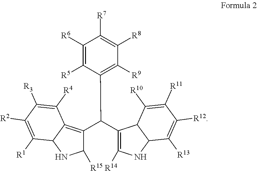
C(C1=C2C(NC1[R15])C([R1])=C([R2])C([R3])=C2[R4])(C1=C([R14])NC2C1C([R10])=C([R11])C([R12])=C2[R13])C1=C([R9])C([R8])=C([R7])C([R6])=C1[R5]
